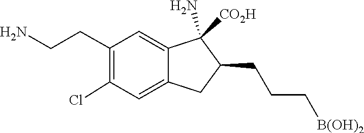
C12=CC(Cl)=C(CCN)C=C1C(N)([CO2H])C(CCC[B(OH)2])C2
